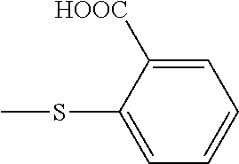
C1=C(SC)C([HOOC])=CC=C1
